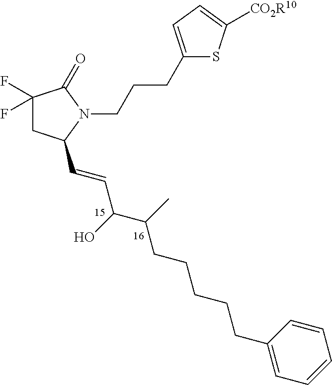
C1(F)(F)CC(C=CC(C(C)CCCCCC2=CC=CC=C2)O)N(CCCC2=CC=C([CO2R10])S2)C1=O
